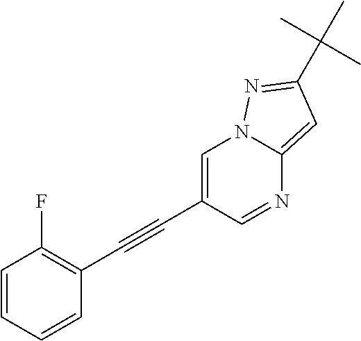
C1=C(C#CC2=C(F)C=CC=C2)C=NC2=CC(C(C)(C)C)=NN12
